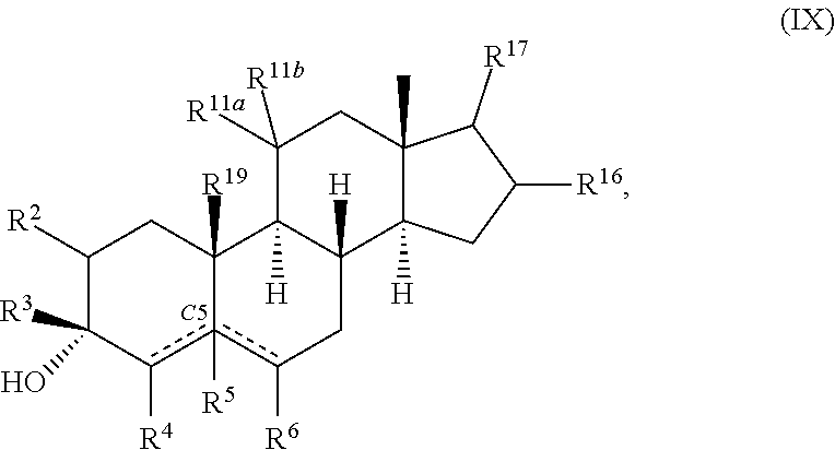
[C5].C1([R2])C([R3])(O)c([R4])c2([R5])c([R6])CC3([H])C([H])(C2([R19])C1)C([R11a])([R11b])CC1(C)C3([H])CC([R16])C1[R17]
